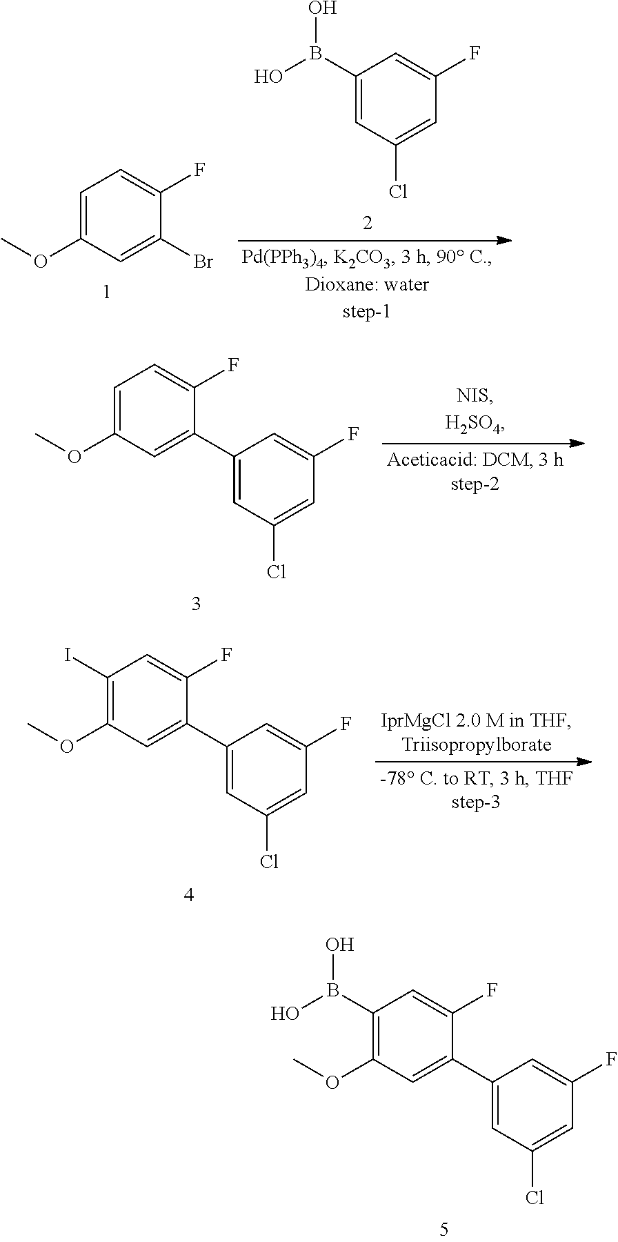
C1(B(O)O)=C(OC)C=C(C2=CC(Cl)=CC(F)=C2)C(F)=C1.C1(I)=C(OC)C=C(C2=CC(Cl)=CC(F)=C2)C(F)=C1.C1=C(OC)C=C(Br)C(F)=C1.C1(B(O)O)=CC(Cl)=CC(F)=C1.C1=C(OC)C=C(C2=CC(Cl)=CC(F)=C2)C(F)=C1
